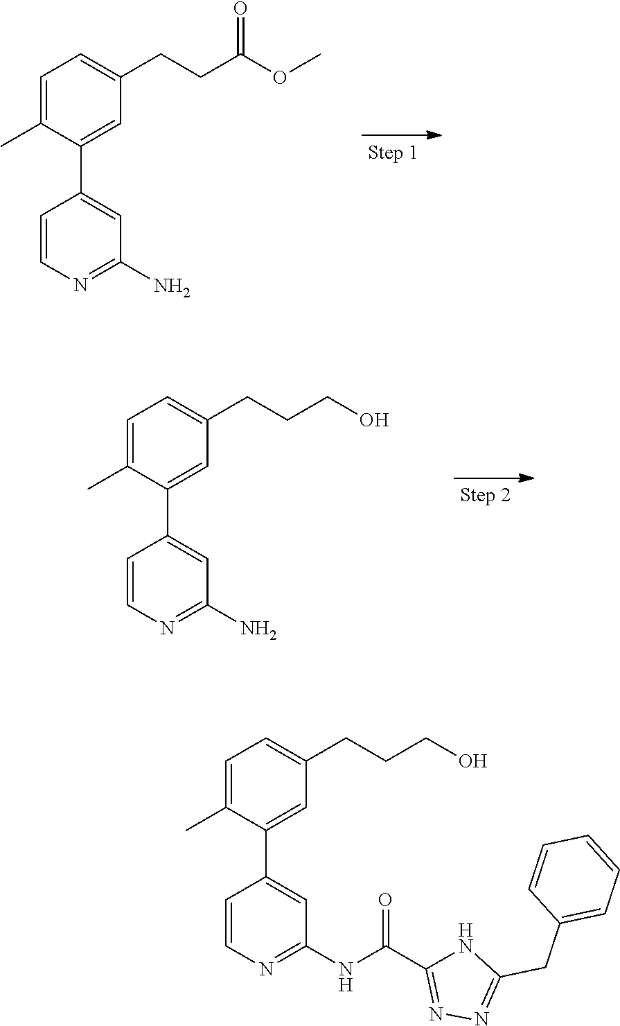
C1=C(C)C(C2=CC(N)=NC=C2)=CC(CCC(OC)=O)=C1.C1=C(C)C(C2=CC(N)=NC=C2)=CC(CCCO)=C1.C(C1=NN=C(CC2=CC=CC=C2)N1)(=O)NC1=NC=CC(C2=CC(CCCO)=CC=C2C)=C1
